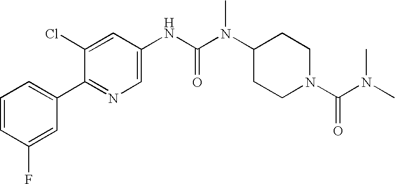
C1=CC(F)=CC(C2=NC=C(NC(N(C3CCN(C(=O)N(C)C)CC3)C)=O)C=C2Cl)=C1
